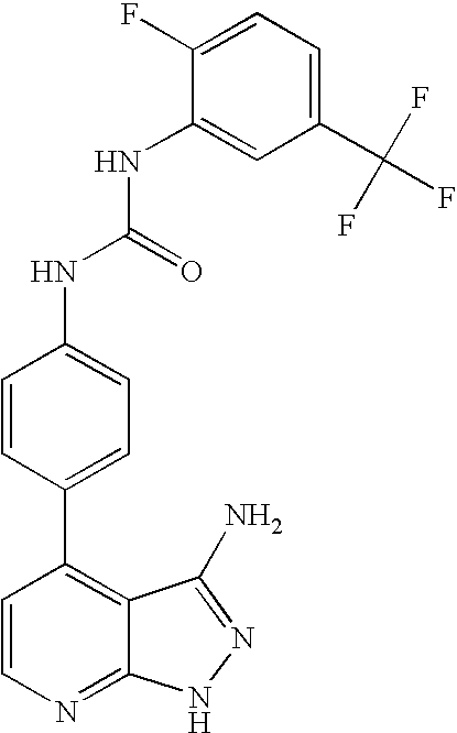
C1(C(F)(F)F)=CC=C(F)C(NC(NC2=CC=C(C3=C4C(=NC=C3)NN=C4N)C=C2)=O)=C1
